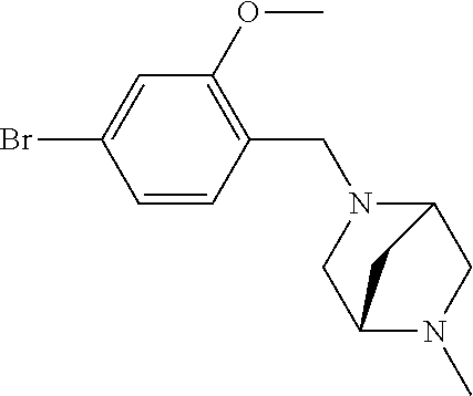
C1C2N(CC3=C(OC)C=C(Br)C=C3)CC(N1C)C2
